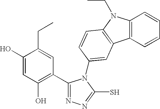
C1(C2=C(O)C=C(O)C(CC)=C2)=NN=C(S)N1C1=CC2=C(N(CC)C3=C2C=CC=C3)C=C1
